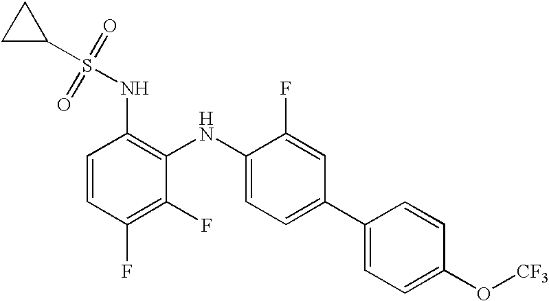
C1C(S(=O)(=O)NC2=C(NC3=CC=C(C4=CC=C(O[CF3])C=C4)C=C3F)C(F)=C(F)C=C2)C1
